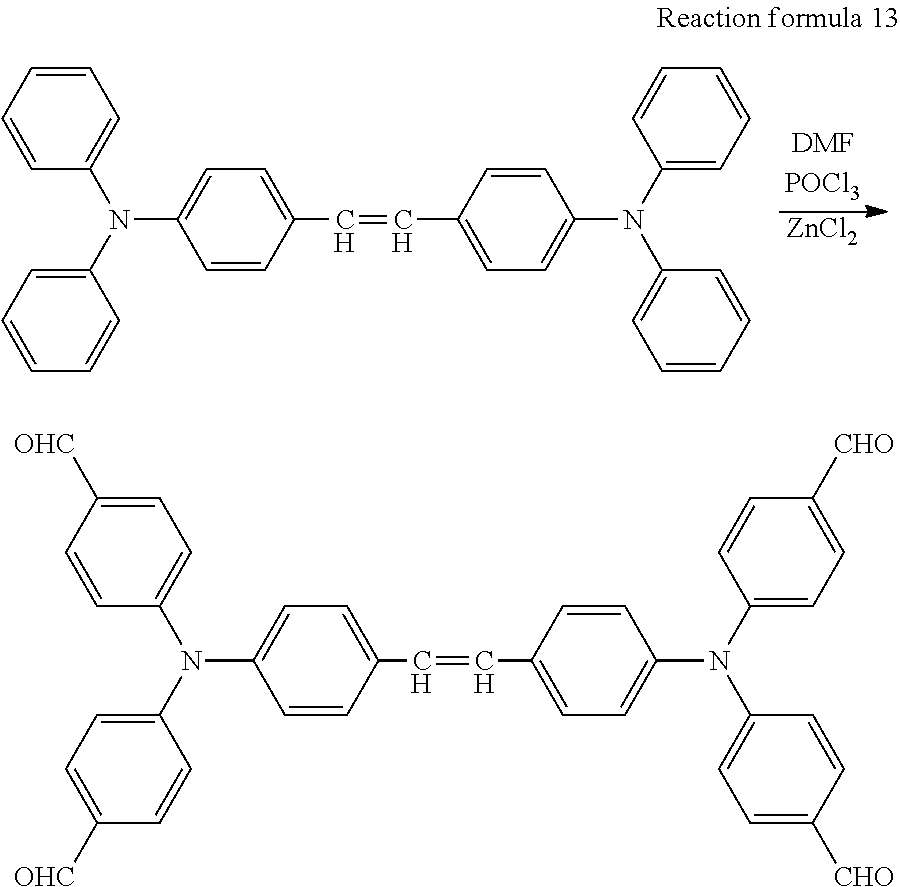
[ZnCl2].C1=CC(C=CC2=CC=C(N(C3=CC=CC=C3)C3=CC=CC=C3)C=C2)=CC=C1N(C1=CC=CC=C1)C1=CC=CC=C1.C1=CC(C=CC2=CC=C(N(C3=CC=C([CHO])C=C3)C3=CC=C([CHO])C=C3)C=C2)=CC=C1N(C1=CC=C([OHC])C=C1)C1=CC=C([OHC])C=C1
